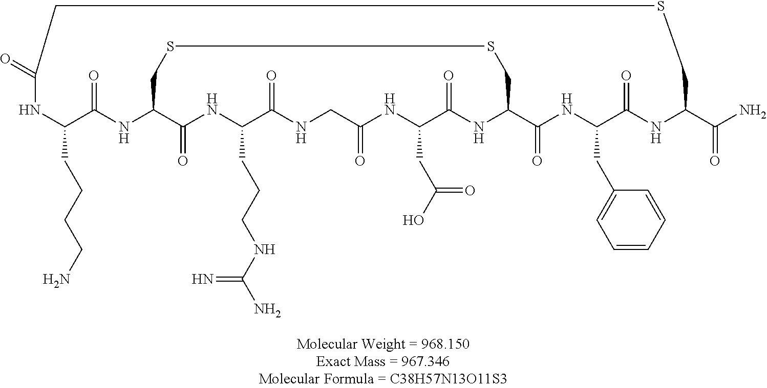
NCCCCC1NC(=O)CSCC(C(N)=O)NC(=O)C(CC2=CC=CC=C2)NC(=O)C2NC(=O)C(CC(O)=O)NC(=O)CNC(=O)C(CCCNC(N)=N)NC(=O)C(NC1=O)CSSC2
